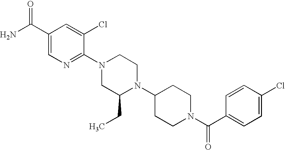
C1(Cl)=CC=C(C(N2CCC(N3C(CC)CN(C4=NC=C(C(N)=O)C=C4Cl)CC3)CC2)=O)C=C1
